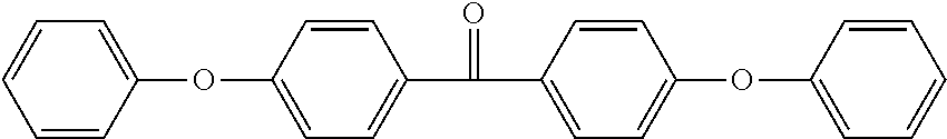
C1=CC(OC2=CC=C(C(=O)C3=CC=C(OC4=CC=CC=C4)C=C3)C=C2)=CC=C1
